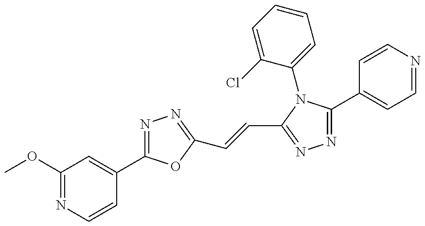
COC1=NC=CC(C2=NN=C(C=CC3=NN=C(C4=CC=NC=C4)N3C3=CC=CC=C3Cl)O2)=C1
